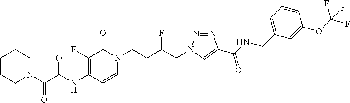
N(C1=C(F)C(=O)N(CCC(CN2N=NC(C(NCC3=CC=CC(OC(F)(F)F)=C3)=O)=C2)F)C=C1)C(=O)C(N1CCCCC1)=O
